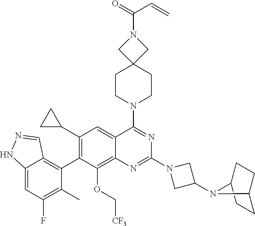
C12=CC(F)=C(C)C(C3=C(C4CC4)C=C4C(=C3OC[CF3])N=C(N3CC(N5C6CCC5CC6)C3)N=C4N3CCC4(CC3)CN(C(C=C)=O)C4)=C1C=NN2
